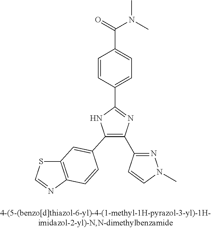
C1(C2=CC3=C(N=CS3)C=C2)=C(C2=NN(C)C=C2)N=C(C2=CC=C(C(N(C)C)=O)C=C2)N1
